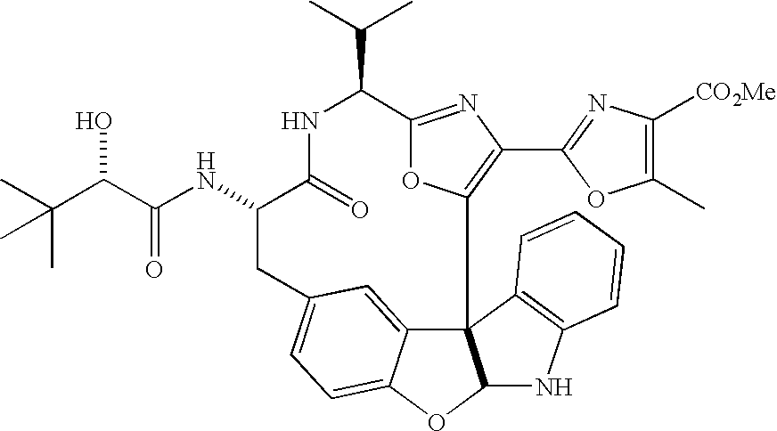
C123C4=CC(=CC=C4OC1NC1=C2C=CC=C1)CC(NC(=O)C(O)C(C)(C)C)C(=O)NC(C(C)C)C1=NC(C2=NC([CO2Me])=C(C)O2)=C3O1
